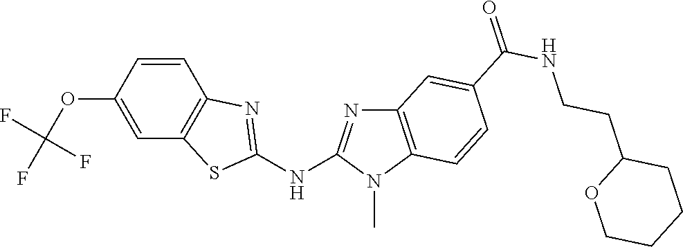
C1(OC(F)(F)F)=CC2=C(C=C1)N=C(NC1=NC3=C(N1C)C=CC(C(NCCC1CCCCO1)=O)=C3)S2
